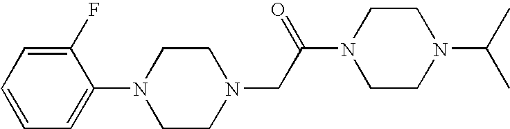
C1(N2CCN(CC(N3CCN(C(C)C)CC3)=O)CC2)=CC=CC=C1F
